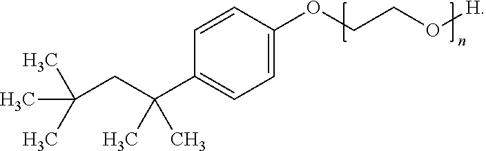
C1=CC(C(CC(C)(C)C)(C)C)=CC=C1OCCO[H]
